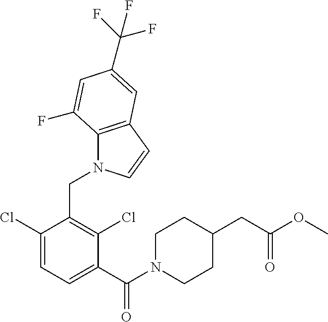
C1(Cl)=CC=C(C(N2CCC(CC(OC)=O)CC2)=O)C(Cl)=C1CN1C2=C(C=C1)C=C(C(F)(F)F)C=C2F
